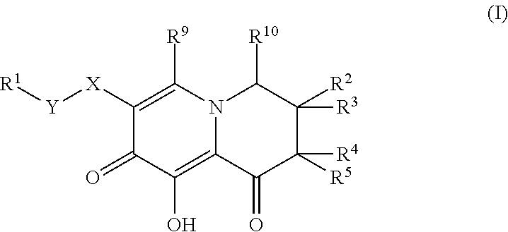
C1([X][Y][R1])=C([R9])N2C(=C(O)C1=O)C(=O)C([R5])([R4])C([R2])([R3])C2[R10]
